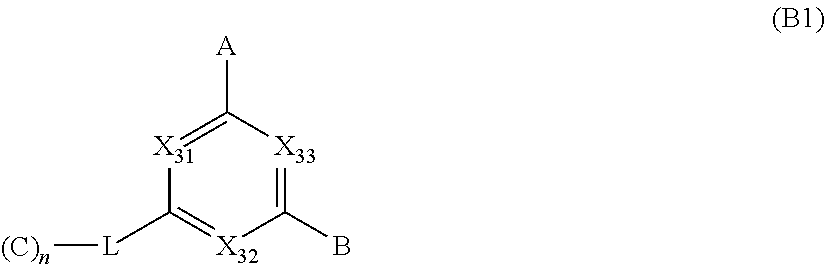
[X31]1=C([A])[X33]=C(B)[X32]=C1[L][(C)n]
